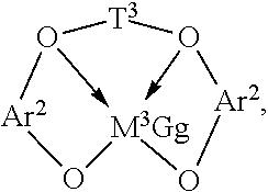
[T3]1O2->[M3Gg]3(-O1[Ar2]O3)O[Ar2]2
